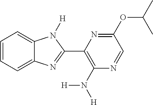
C1=CC=C2C(=C1)N([H])C(C1=C(N([H])[H])N=CC(OC(C)C)=N1)=N2
